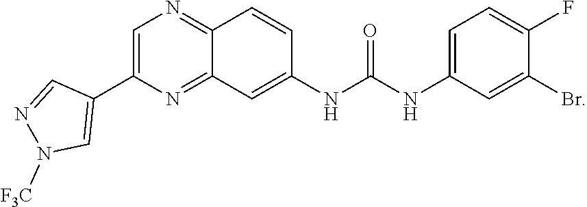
C1=C(F)C(Br)=CC(NC(NC2=CC3=NC(C4=CN([F3C])N=C4)=CN=C3C=C2)=O)=C1
